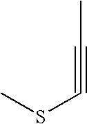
CSC#CC
